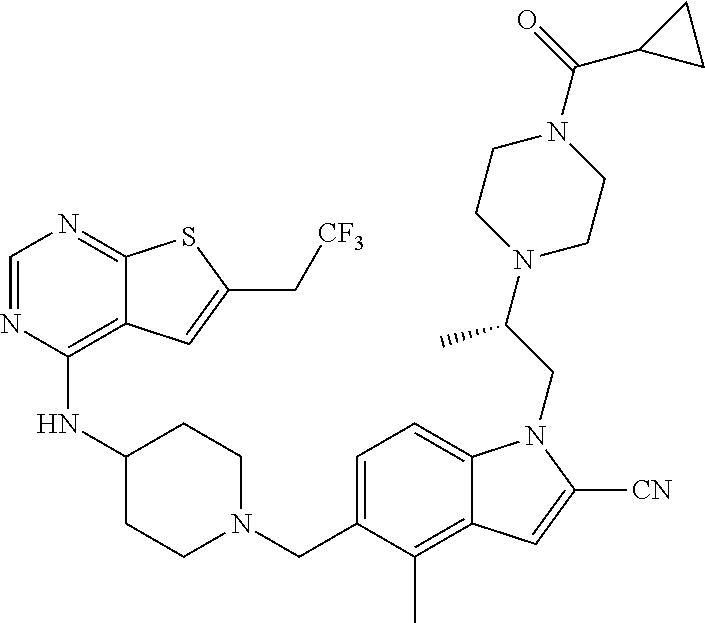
C1=NC(NC2CCN(CC3=CC=C4C(=C3C)C=C([CN])N4CC(N3CCN(C(=O)C4CC4)CC3)C)CC2)=C2C(=N1)SC(C[CF3])=C2
